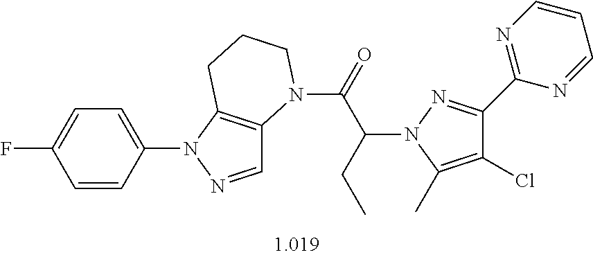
C1=C(N2N=CC3=C2CCCN3C(=O)C(N2C(C)=C(Cl)C(C3=NC=CC=N3)=N2)CC)C=CC(F)=C1
